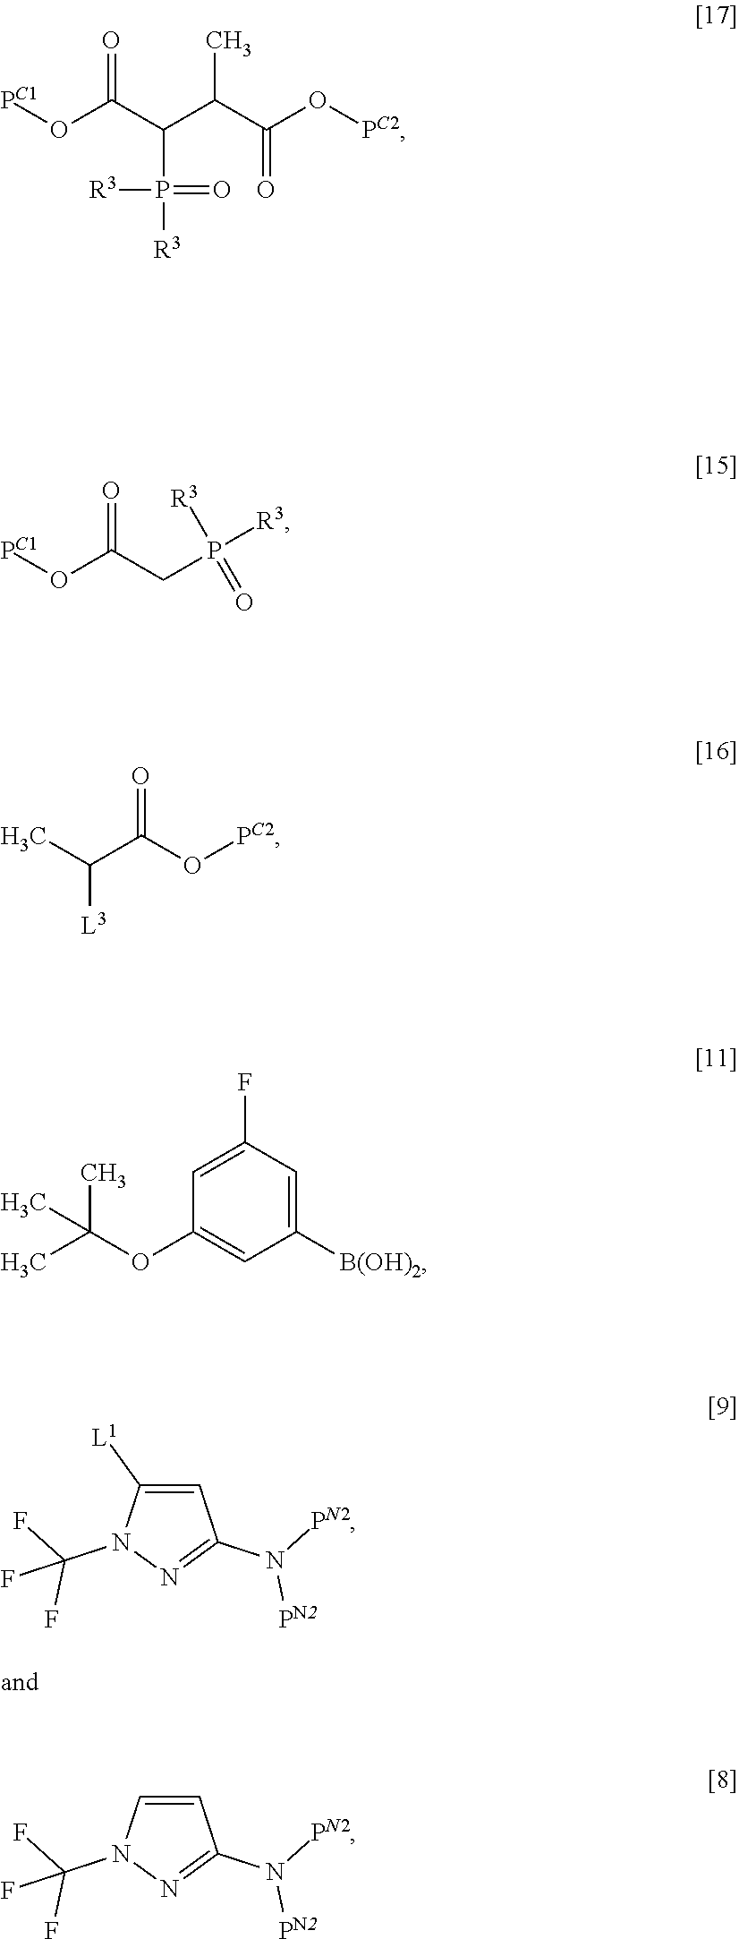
C1=C([L1])N(C(F)(F)F)N=C1N([PN2])[PN2].C1=CN(C(F)(F)F)N=C1N([PN2])[PN2].C1=C(F)C=C([B(OH)2])C=C1OC(C)(C)C.CC(C(O[PC2])=O)[L3].[PC1]OC(CP([R3])([R3])=O)=O.[PC1]OC(C(C(C(O[PC2])=O)C)P([R3])(=O)[R3])=O
